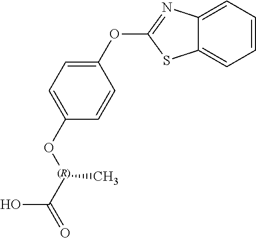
C1=C(OC2=NC3=CC=CC=C3S2)C=CC(O[(R)](C(=O)O)C)=C1
